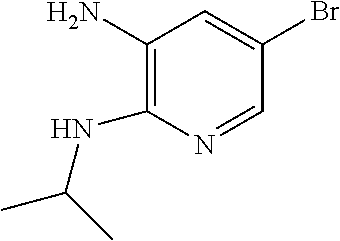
C1(N)=C(NC(C)C)N=CC(Br)=C1
